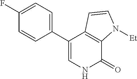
C1(C2=CNC(=O)C3=C2C=CN3[Et])=CC=C(F)C=C1
